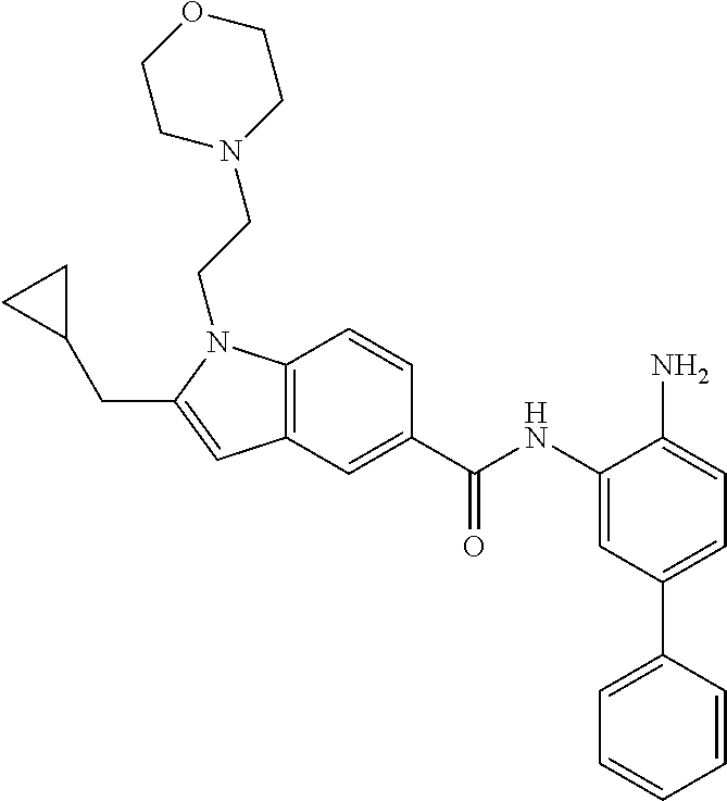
C12=C(C=CC(C(NC3=CC(C4=CC=CC=C4)=CC=C3N)=O)=C1)N(CCN1CCOCC1)C(CC1CC1)=C2
